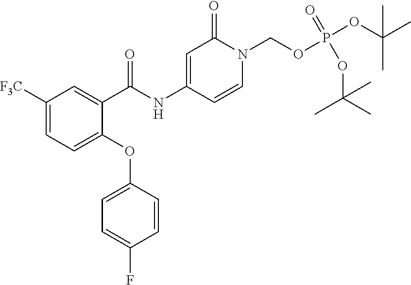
C1([F3C])=CC=C(OC2=CC=C(F)C=C2)C(C(NC2=CC(=O)N(COP(OC(C)(C)C)(OC(C)(C)C)=O)C=C2)=O)=C1
